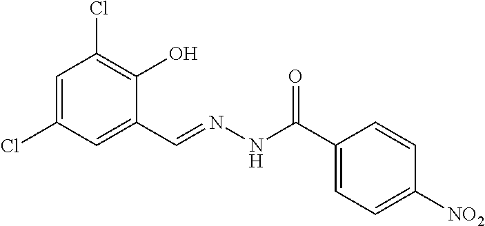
C1=C(Cl)C=C(C=NNC(C2=CC=C([NO2])C=C2)=O)C(O)=C1Cl
